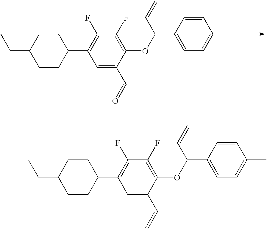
C1CC(C2=C(F)C(F)=C(OC(C=C)C3=CC=C(C)C=C3)C(C=O)=C2)CCC1CC.C1CC(C2=C(F)C(F)=C(OC(C=C)C3=CC=C(C)C=C3)C(C=C)=C2)CCC1CC
